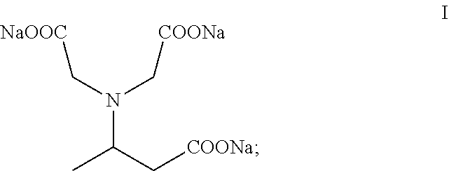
N(C(C[COONa])C)(C[NaOOC])C[COONa]
